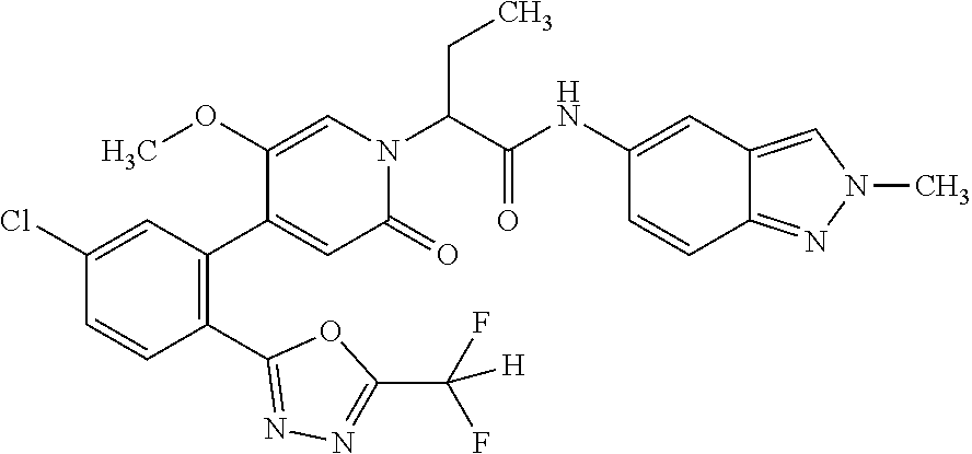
C1(Cl)=CC(C2=CC(=O)N(C(C(NC3=CC4=CN(C)N=C4C=C3)=O)CC)C=C2OC)=C(C2=NN=C(C([H])(F)F)O2)C=C1
